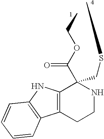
C12=C(C(C(=O)OCC)(CSC)NCC1)NC1=C2C=CC=C1
